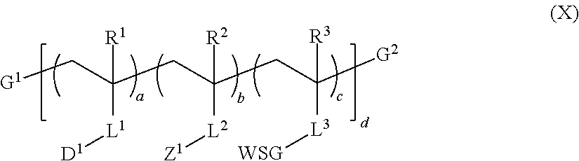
[G1]CC(CC(CC([G2])([L3][WSG])[R3])([L2][Z1])[R2])([L1][D1])[R1]
